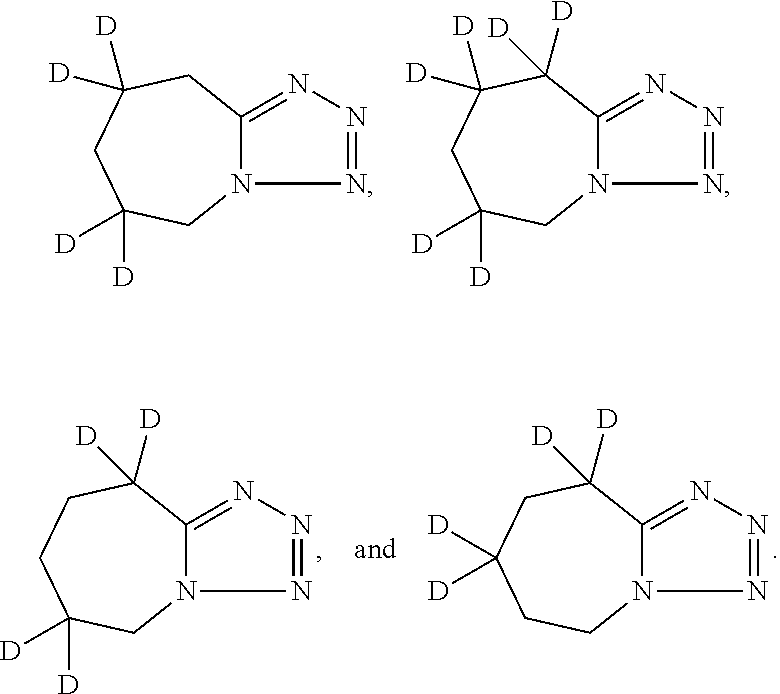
C12=NN=NN1CC([D])([D])CC([D])([D])C2.C12=NN=NN1CC([D])([D])CC([D])([D])C2([D])[D].C12=NN=NN1CC([D])([D])CCC2([D])[D].C12=NN=NN1CCC([D])([D])CC2([D])[D]
